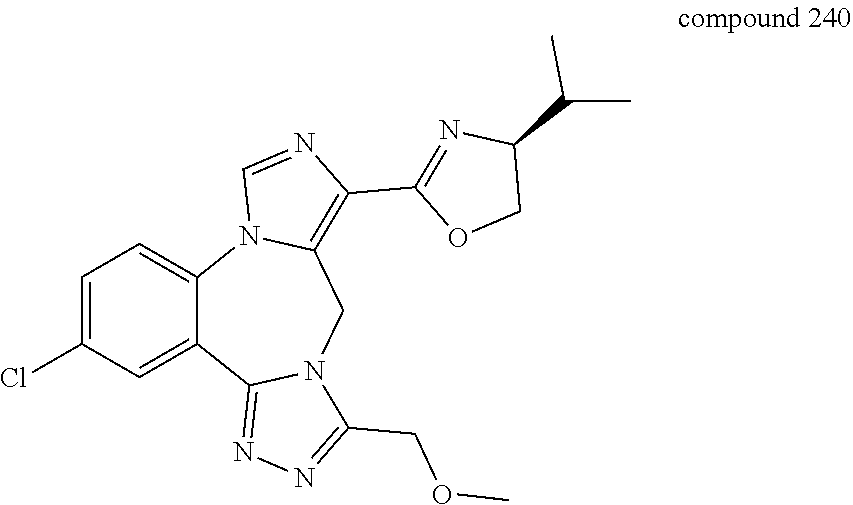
C1=C(Cl)C=C2C(=C1)N1C(=C(C3=NC(C(C)C)CO3)N=C1)CN1C2=NN=C1COC
